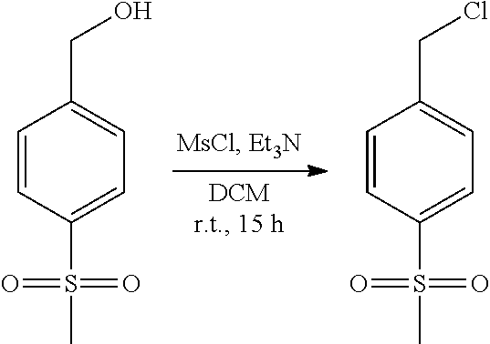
C1=CC(S(C)(=O)=O)=CC=C1CCl.C1=CC(S(C)(=O)=O)=CC=C1CO
